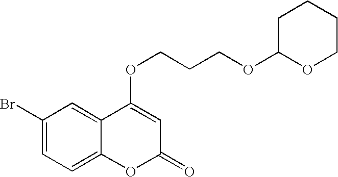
C1(Br)=CC=C2C(=C1)C(OCCCOC1OCCCC1)=CC(=O)O2
